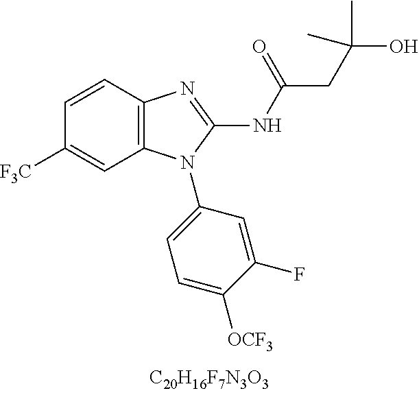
C1=CC2=C(C=C1[CF3])N(C1=CC=C([OCF3])C(F)=C1)C(NC(CC(O)(C)C)=O)=N2
